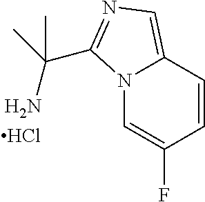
N12C=C(F)C=CC1=CN=C2C(N)(C)C.Cl
